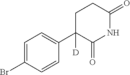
C1C(C2=CC=C(Br)C=C2)([D])C(=O)NC(=O)C1
